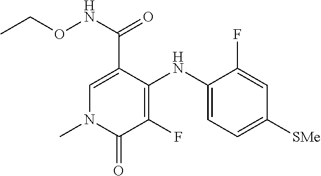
C1=C(C(NOCC)=O)C(NC2=CC=C([SMe])C=C2F)=C(F)C(=O)N1C
